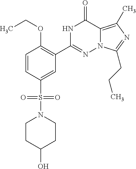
C1=CC(S(N2CCC(O)CC2)(=O)=O)=CC(C2=NN3C(=C(C)N=C3CCC)C(=O)N2)=C1OCC
